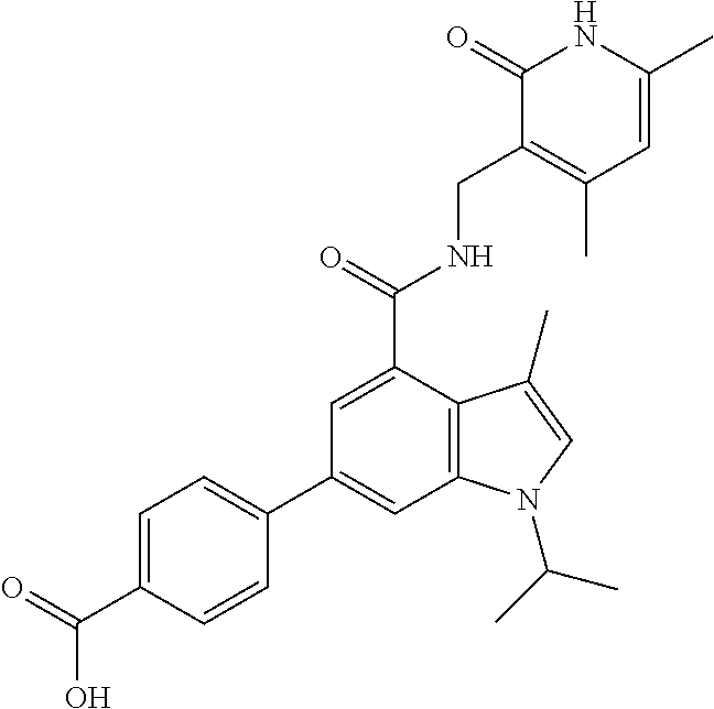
C1(C2=CC=C(C(=O)O)C=C2)=CC2=C(C(C(=O)NCC3=C(C)C=C(C)NC3=O)=C1)C(C)=CN2C(C)C
